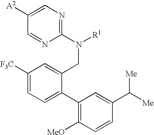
C1=C([A2])C=NC(N([R1])CC2=CC([F3C])=CC=C2C2=C([MeO])C=CC(C([Me])[Me])=C2)=N1
